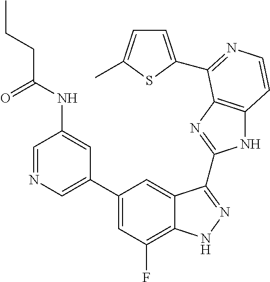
C1=C(C2=CC(F)=C3C(=C2)C(C2=NC4=C(N2)C=CN=C4C2=CC=C(C)S2)=NN3)C=C(NC(CCC)=O)C=N1
